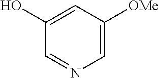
C1(O)=CC([OMe])=CN=C1
